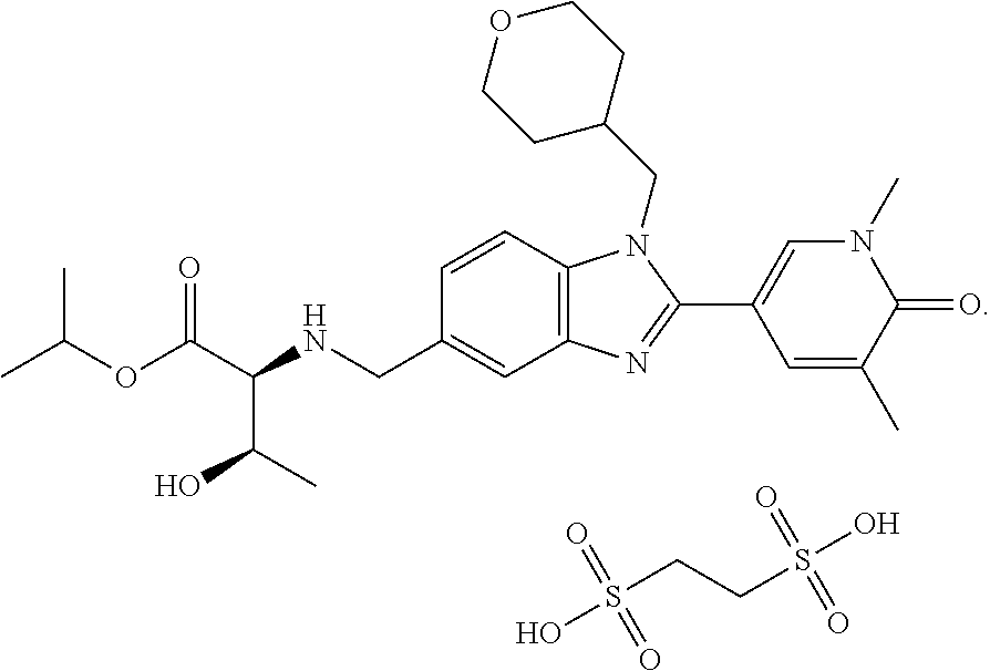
C12=C(C=CC(CNC(C(OC(C)C)=O)C(O)C)=C1)N(CC1CCOCC1)C(C1=CN(C)C(=O)C(C)=C1)=N2.OS(CCS(O)(=O)=O)(=O)=O
